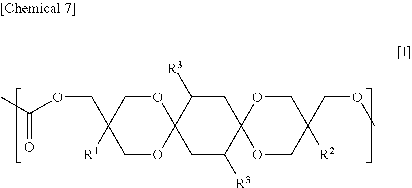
C12(OCC(COC(C)=O)([R1])CO1)CC([R3])C1(CC2[R3])OCC([R2])(COC)CO1
